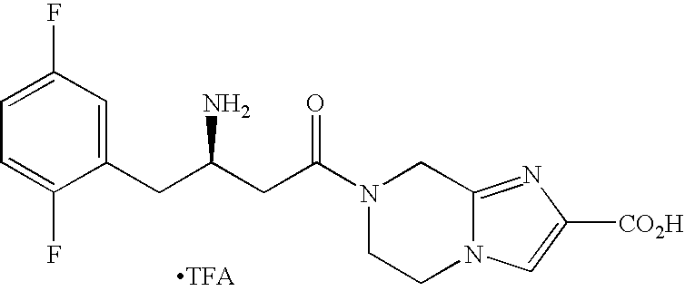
C1=C(F)C=C(CC(CC(N2CCN3C(=NC([CO2H])=C3)C2)=O)N)C(F)=C1
